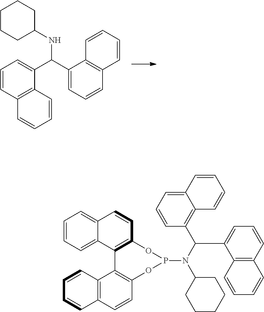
C1=CC2=C(C(C(C3=CC=CC4=C3C=CC=C4)NC3CCCCC3)=C1)C=CC=C2.C1=CC=C2C(=C1)C=CC1=C2C2=C(C=CC3=C2C=CC=C3)OP(N(C2CCCCC2)C(C2=CC=CC3=C2C=CC=C3)C2=C3C(=CC=C2)C=CC=C3)O1
